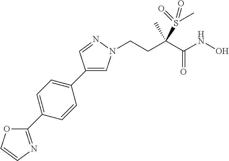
C1(C2=CC=C(C3=NC=CO3)C=C2)=CN(CCC(C(=O)NO)(S(C)(=O)=O)C)N=C1
